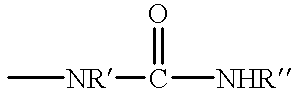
[NR](C([NHR])=O)C
